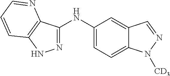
N1=C(NC2=CC=C3C(=C2)C=NN3[CD3])C2=C(N1)C=CC=N2
